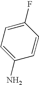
C1=C(N)C=CC(F)=C1
